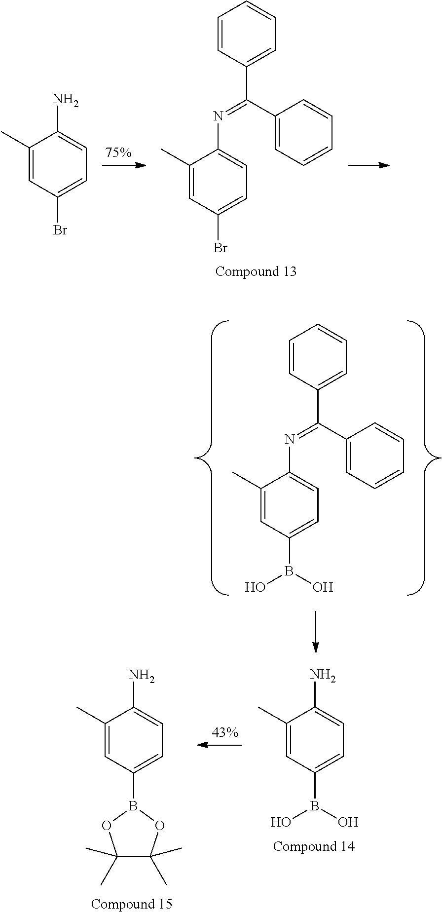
C1(C)=CC(Br)=CC=C1N=C(C1=CC=CC=C1)C1=CC=CC=C1.C1(C)=CC(Br)=CC=C1N.C1(C)=CC(B(O)O)=CC=C1N=C(C1=CC=CC=C1)C1=CC=CC=C1.C1(C)=CC(B(O)O)=CC=C1N.C1(C)=CC(B2OC(C)(C)C(C)(C)O2)=CC=C1N
